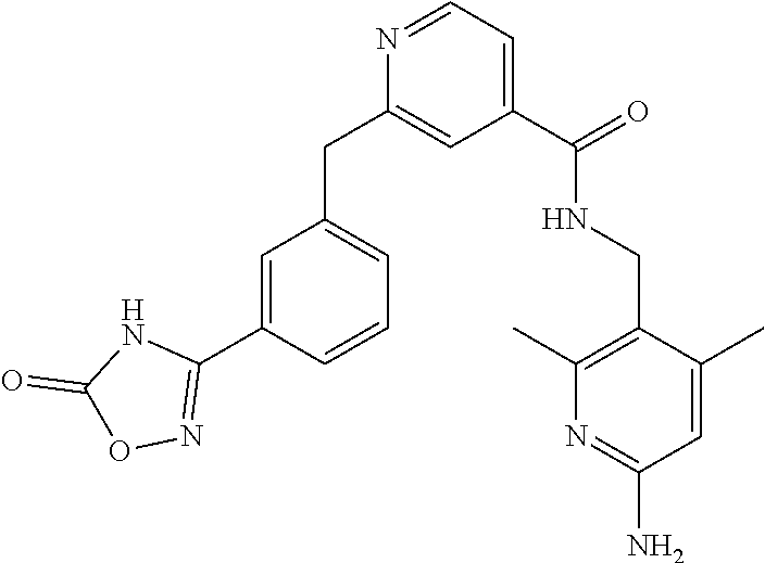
C1=C(C2=NOC(=O)N2)C=CC=C1CC1=CC(C(NCC2=C(C)N=C(N)C=C2C)=O)=CC=N1
